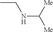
CCNC([Me])[Me]
